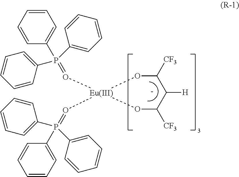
O1C([CF3])C([H])C([CF3])O[Eu]1(O=P(C1=CC=CC=C1)(C1=CC=CC=C1)C1=CC=CC=C1)O=P(C1=CC=CC=C1)(C1=CC=CC=C1)C1=CC=CC=C1
